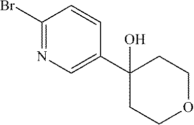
C1(Br)=NC=C(C2(O)CCOCC2)C=C1
